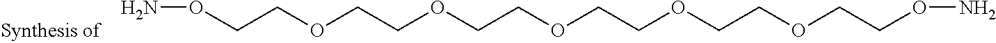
C(OCCOCCOCCOCCOCCON)CON
